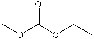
O(C(OCC)=O)C
